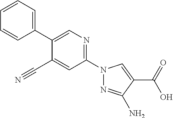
C1(C#N)=CC(N2N=C(N)C(C(O)=O)=C2)=NC=C1C1=CC=CC=C1
